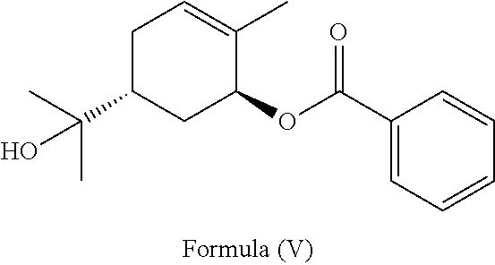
C1C(C(C)(C)O)CC(OC(=O)C2=CC=CC=C2)C(C)=C1
